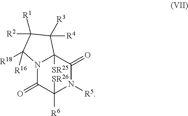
N12C(=O)C([R6])([SR26])N([R5])C(=O)C1([SR25])C([R4])([R3])C([R2])([R1])C2([R18])[R16]
